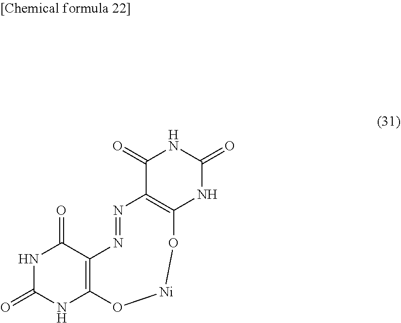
C12=C(C(=O)NC(=O)N1)N=NC1=C(NC(=O)NC1=O)O[Ni]O2
